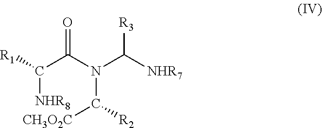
C([NHR8])([R1])C(N(C([NHR7])[R3])C([CH3O2C])[R2])=O
